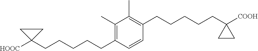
C1(C)=C(CCCCCC2([COOH])CC2)C=CC(CCCCCC2([HOOC])CC2)=C1C
